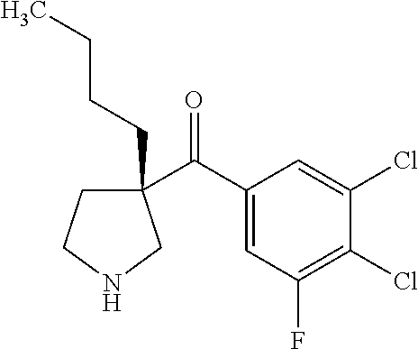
C1(CCCC)(C(C2=CC(F)=C(Cl)C(Cl)=C2)=O)CCNC1
